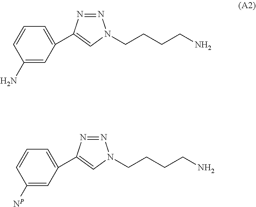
N1=NC(C2=CC=CC(N)=C2)=CN1CCCCN.N1=NC(C2=CC=CC([NP])=C2)=CN1CCCCN
